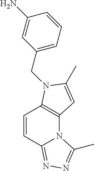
C12=C(N(CC3=CC=CC(N)=C3)C(C)=C1)C=CC1=NN=C(C)N21
